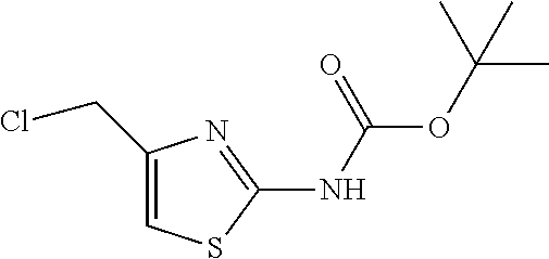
C1(NC(OC(C)(C)C)=O)=NC(CCl)=CS1
